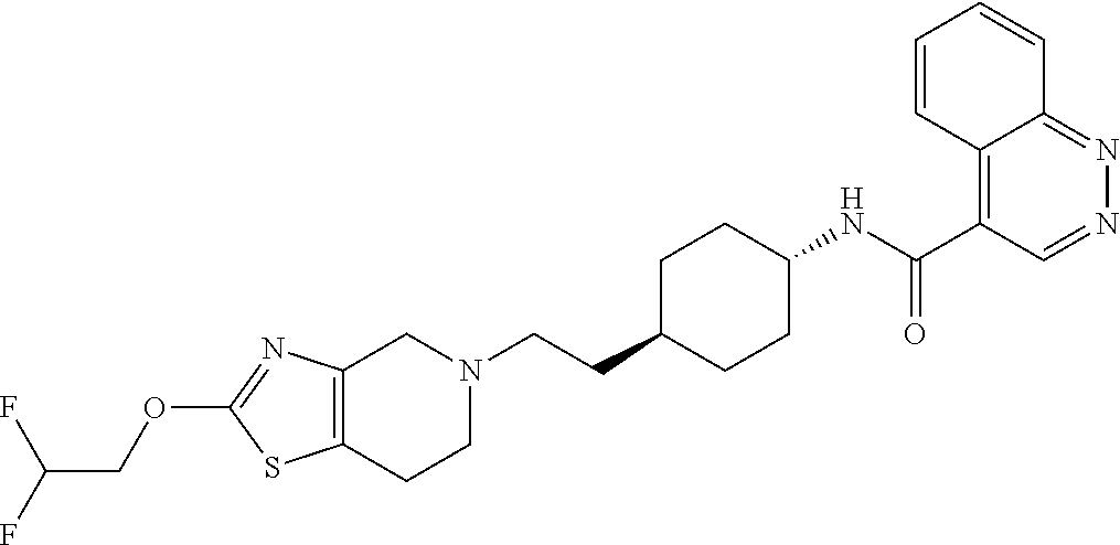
C(CC1CCC(NC(C2=C3C(=NN=C2)C=CC=C3)=O)CC1)N1CC2=C(CC1)SC(OCC(F)F)=N2
